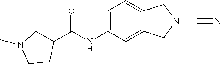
C1=C2C(=CC=C1NC(C1CN(C)CC1)=O)CN(C#N)C2
